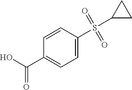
C1(C(O)=O)=CC=C(S(C2CC2)(=O)=O)C=C1
